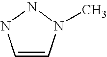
C1=CN(C)NN1
